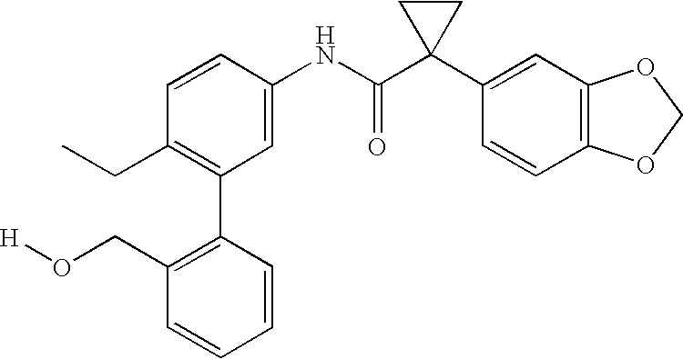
C1(C2=C(CC)C=CC(NC(C3(C4=CC5=C(C=C4)OCO5)CC3)=O)=C2)=C(CO[H])C=CC=C1
